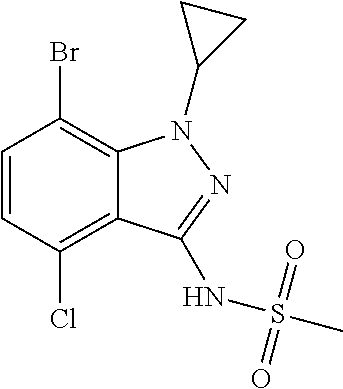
C1=CC(Cl)=C2C(=C1Br)N(C1CC1)N=C2NS(=O)(=O)C
